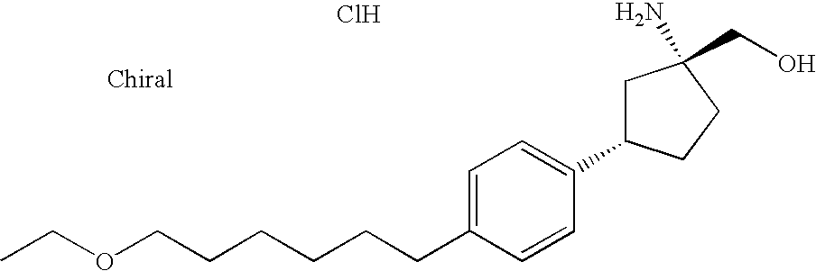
C(CCC1=CC=C(C2CC(CO)(N)CC2)C=C1)CCCOCC.Cl
